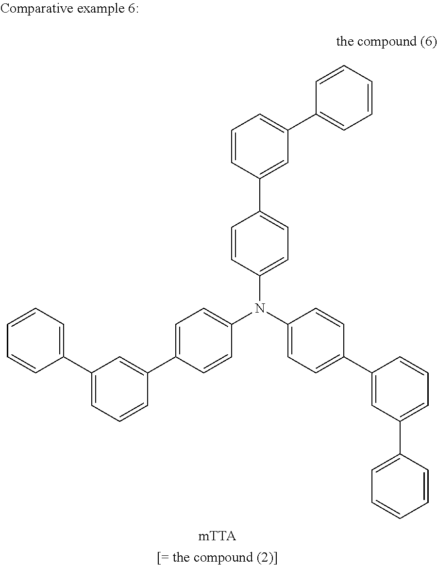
C1=C(C2=CC=CC=C2)C=C(C2=CC=C(N(C3=CC=C(C4=CC(C5=CC=CC=C5)=CC=C4)C=C3)C3=CC=C(C4=CC(C5=CC=CC=C5)=CC=C4)C=C3)C=C2)C=C1
